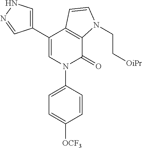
C1(C2=CNN=C2)=CN(C2=CC=C([OCF3])C=C2)C(=O)C2=C1C=CN2CC[OiPr]
